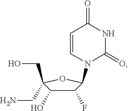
C1(F)C(O)C(CO)(CN)OC1N1C(=O)NC(=O)C=C1
